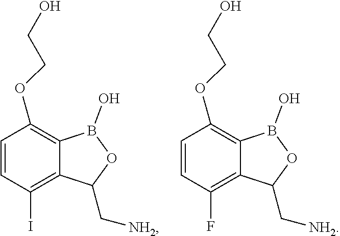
C1=CC(I)=C2C(=C1OCCO)B(O)OC2C[NH2].C1=CC(F)=C2C(=C1OCCO)B(O)OC2C[NH2]
